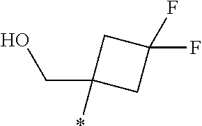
C1(CO)(*)CC(F)(F)C1
